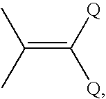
C(=C([Q])[Q])(C)C
